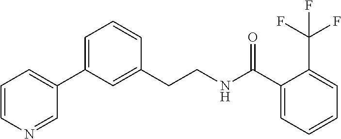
C1=CN=CC(C2=CC=CC(CCNC(C3=CC=CC=C3C(F)(F)F)=O)=C2)=C1
